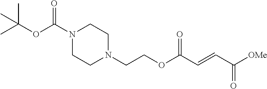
N1(C(OC(C)(C)C)=O)CCN(CCOC(C=CC([OMe])=O)=O)CC1
